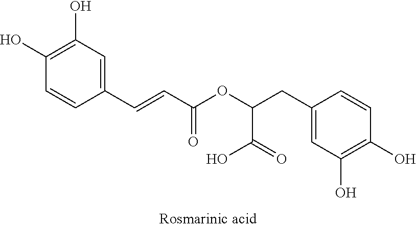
C1(O)=C(O)C=C(C=CC(=O)OC(C(=O)O)CC2=CC(O)=C(O)C=C2)C=C1
